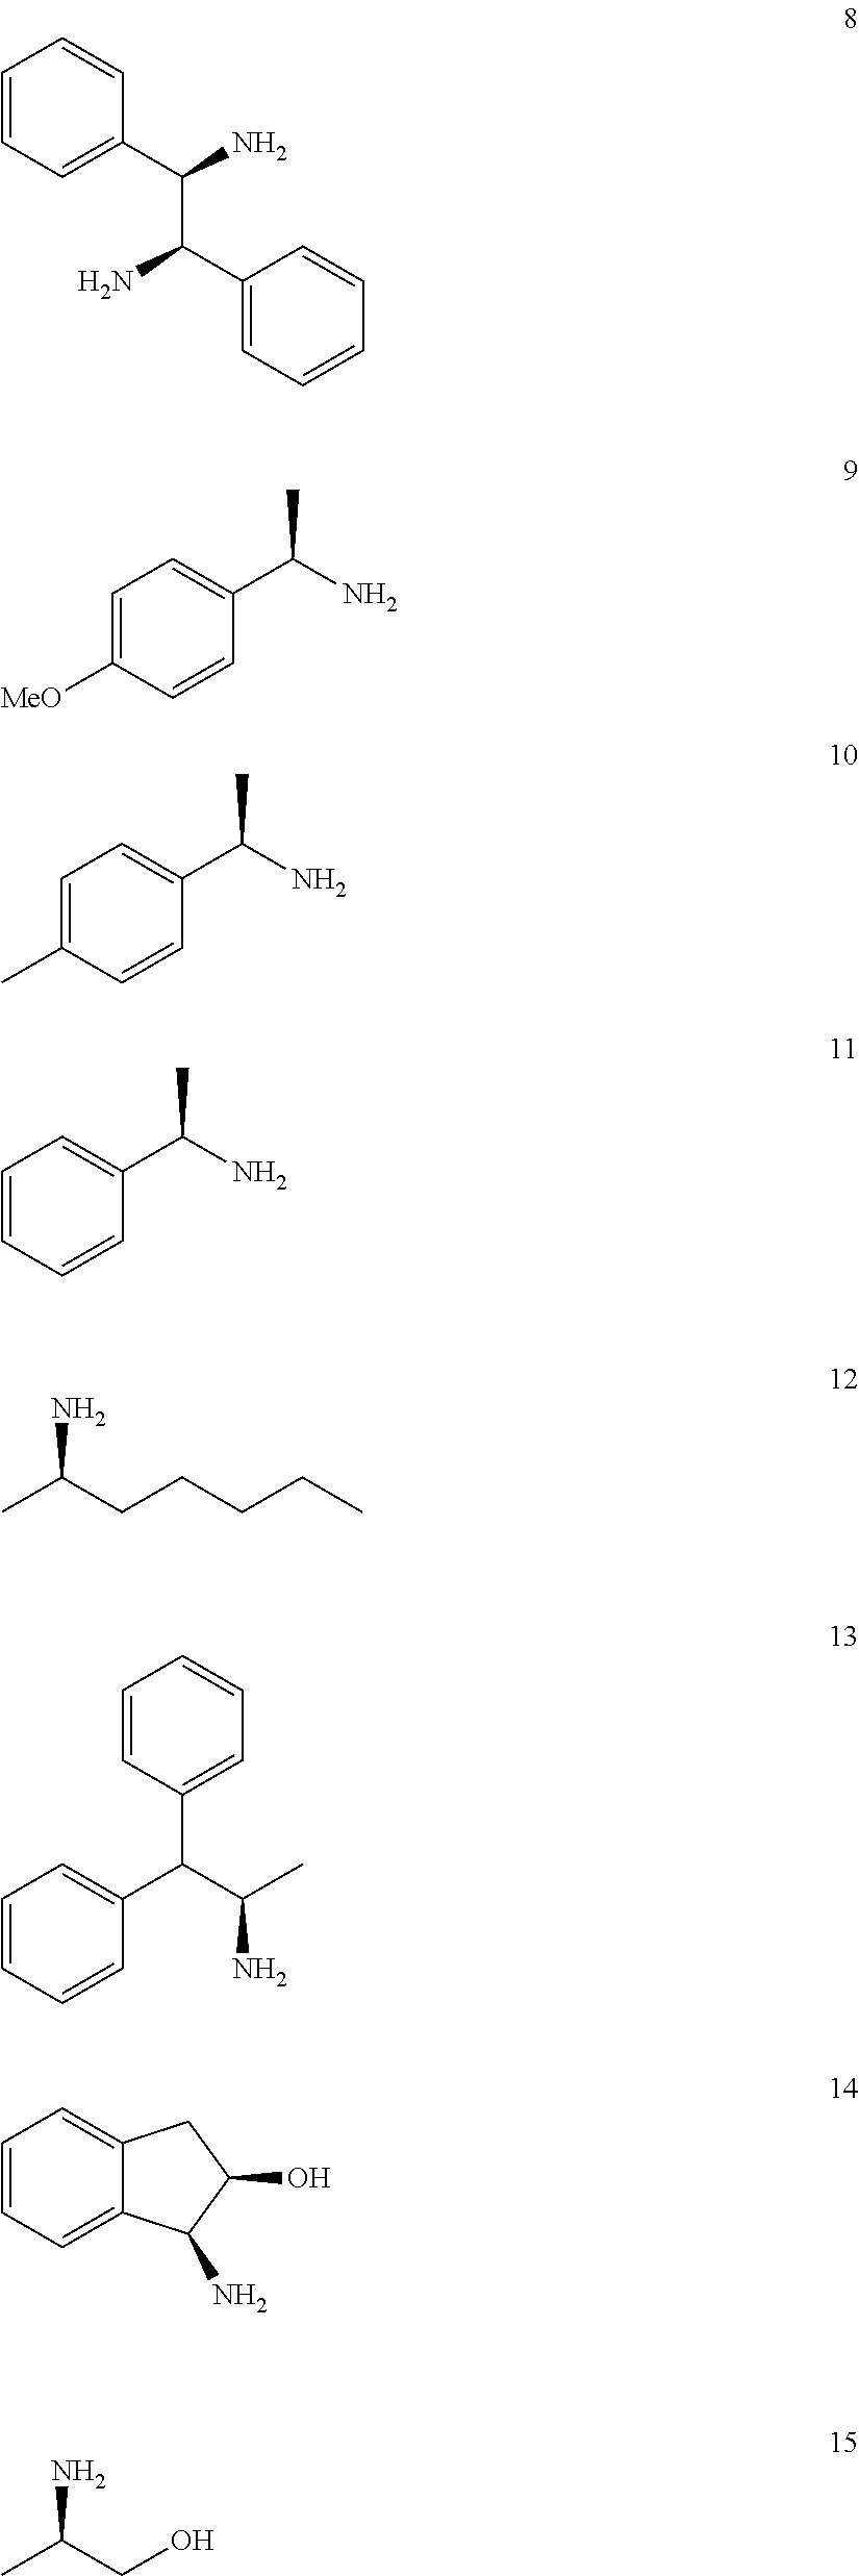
C1=CC=C(C(N)C(C2=CC=CC=C2)N)C=C1.C1=C([MeO])C=CC(C(N)C)=C1.C1=C(C)C=CC(C(N)C)=C1.C1=CC=CC(C(N)C)=C1.CC(CCCCC)N.C1=CC(C(C(C)N)C2=CC=CC=C2)=CC=C1.C1=CC=C2C(=C1)CC(O)C2N.CC(N)CO
